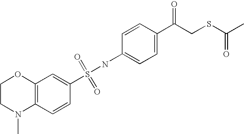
C1=C(C(CSC(C)=O)=O)C=CC(NS(=O)(C2=CC3=C(C=C2)N(C)CCO3)=O)=C1
